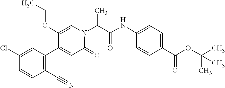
C1(Cl)=CC(C2=CC(=O)N(C(C(=O)NC3=CC=C(C(=O)OC(C)(C)C)C=C3)C)C=C2OCC)=C(C#N)C=C1
